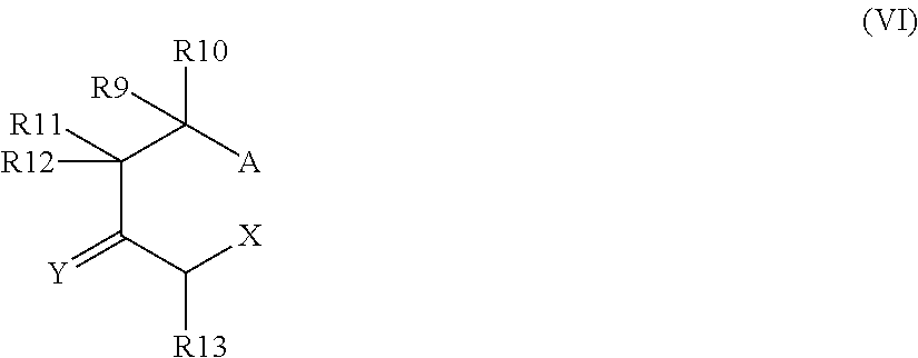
C(C(C([X])[R13])=[Y])(C([A])([R10])[R9])([R12])[R11]
